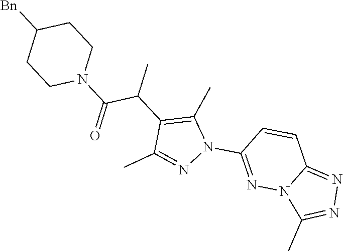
CC(C1=C(C)N(C2=NN3C(=NN=C3C)C=C2)N=C1C)C(N1CCC([Bn])CC1)=O
